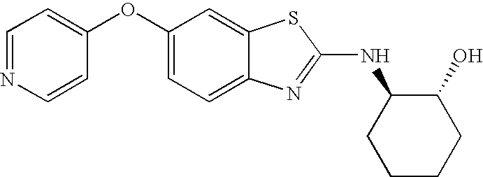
N1=CC=C(OC2=CC=C3C(=C2)SC(NC2CCCCC2O)=N3)C=C1
